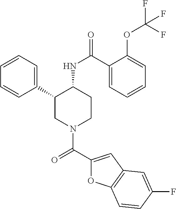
C1=CC=C(C2CN(C(C3=CC4=C(O3)C=CC(F)=C4)=O)CCC2NC(=O)C2=CC=CC=C2OC(F)(F)F)C=C1
